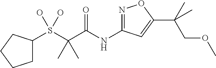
C1(S(C(C(NC2=NOC(C(COC)(C)C)=C2)=O)(C)C)(O)O)CCCC1
